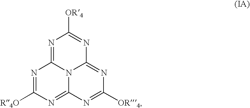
N1=C2N3C(=NC([OR4])=NC3=NC([R4O])=N2)N=C1[OR4]
